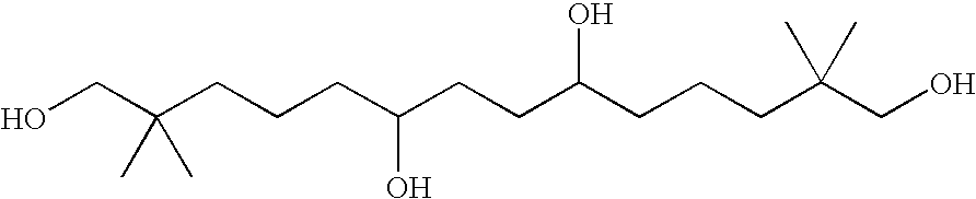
OCC(CCCC(CCC(CCCC(CO)(C)C)O)O)(C)C
